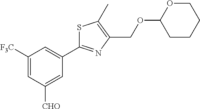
O(CC1=C(C)SC(C2=CC([F3C])=CC([CHO])=C2)=N1)C1CCCCO1
